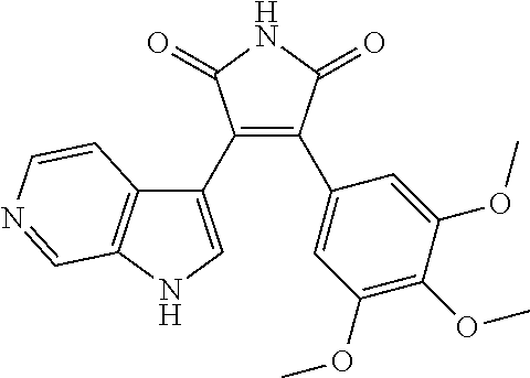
C1(C2=CNC3=C2C=CN=C3)=C(C2=CC(OC)=C(OC)C(OC)=C2)C(=O)NC1=O
